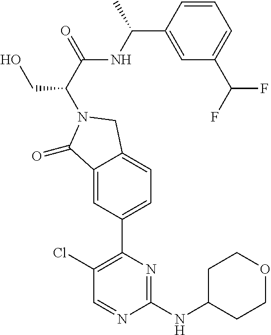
C1(Cl)=C(C2=CC=C3C(=C2)C(=O)N(C(C(=O)NC(C2=CC(C(F)F)=CC=C2)C)CO)C3)N=C(NC2CCOCC2)N=C1
